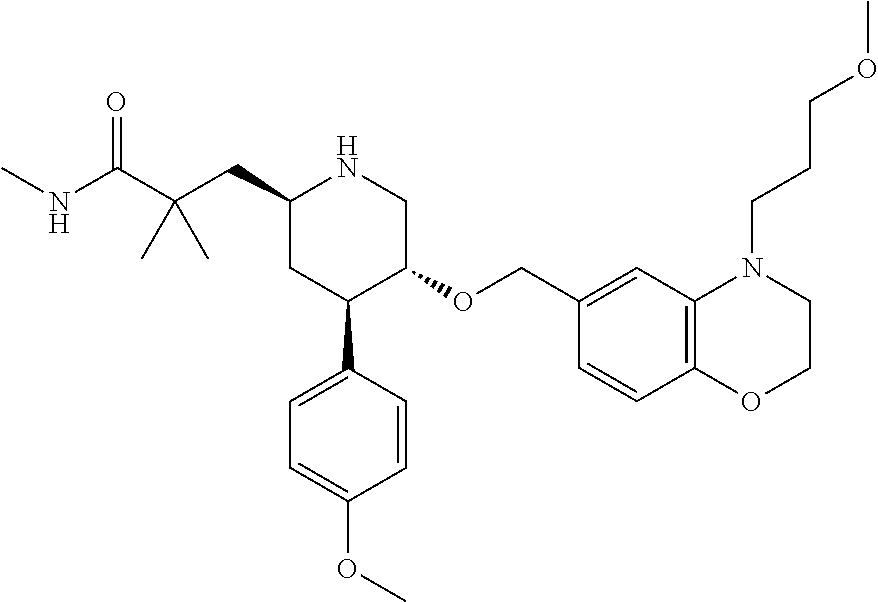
C1(CC(C(NC)=O)(C)C)CC(C2=CC=C(OC)C=C2)C(OCC2=CC3=C(C=C2)OCCN3CCCOC)CN1
